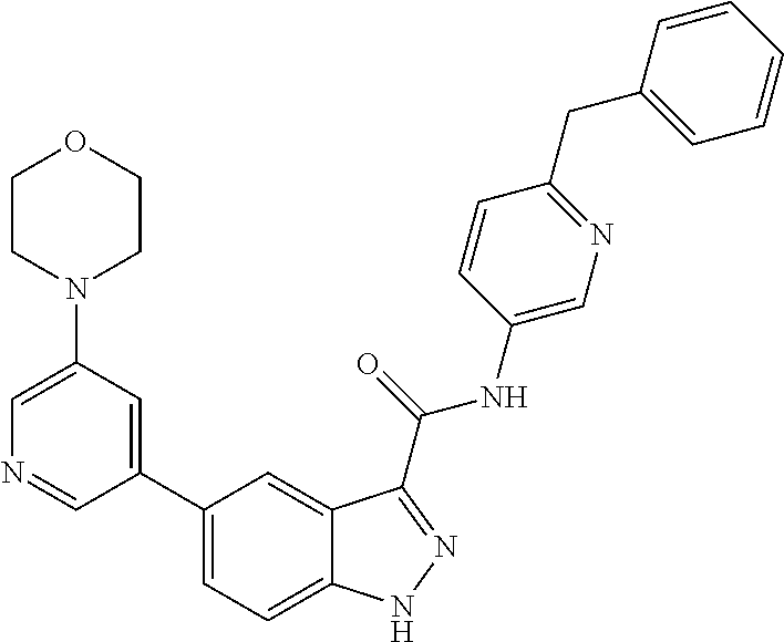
C1(N2CCOCC2)=CN=CC(C2=CC=C3C(=C2)C(C(NC2=CN=C(CC4=CC=CC=C4)C=C2)=O)=NN3)=C1
